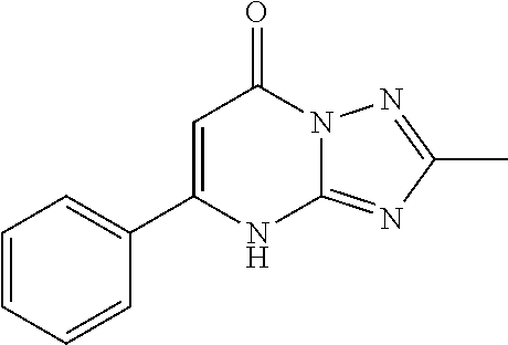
C1=CC=CC(C2=CC(=O)N3C(=NC(C)=N3)N2)=C1
